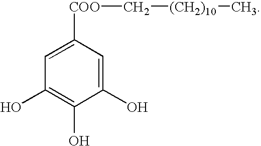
C1(O)=CC([COO]C[(CH2)10]C)=CC(O)=C1O
